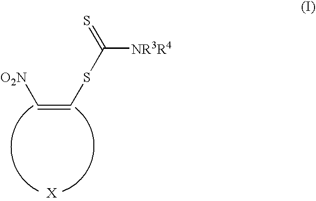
[O2N]C=CSC([NR3R4])=S
